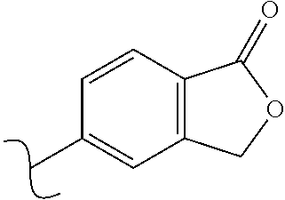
C1=CC2=C(C=C1C)COC2=O
